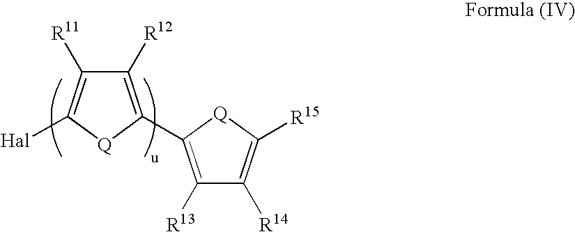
C1([R12])=C(C2=C([R13])C([R14])=C([R15])[Q]2)[Q]C([Hal])=C1[R11]
